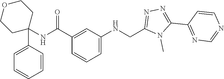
N1=C(C2=NN=C(CNC3=CC=CC(C(NC4(C5=CC=CC=C5)CCOCC4)=O)=C3)N2C)C=CN=C1
